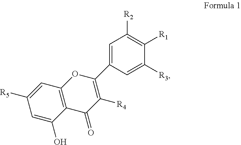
C1=C(C2=C([R4])C(=O)C3=C(C=C([R5])C=C3O)O2)C=C([R3])C([R1])=C1[R2]
